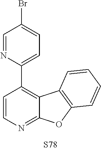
C1(C2=CC=C(Br)C=N2)=C2C(=NC=C1)OC1=C2C=CC=C1
